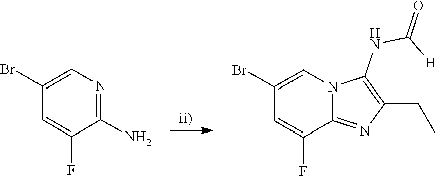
C1(F)=CC(Br)=CN=C1N.C1(CC)=C(NC([H])=O)N2C=C(Br)C=C(F)C2=N1
